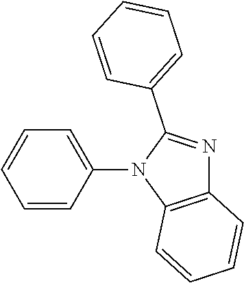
C1=CC(N2C3=C(N=C2C2=CC=CC=C2)C=CC=C3)=CC=C1
